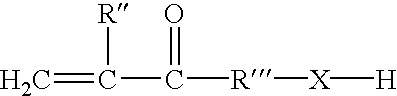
C=C(C([R][X][H])=O)[R]
